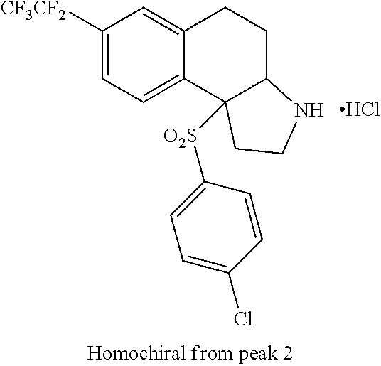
C1([CF3CF2])=CC=C2C(=C1)CCC1C2([O2S]C2=CC=C(Cl)C=C2)CCN1.Cl
